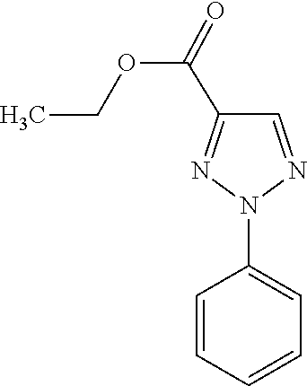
N1=C(C(OCC)=O)C=NN1C1=CC=CC=C1
